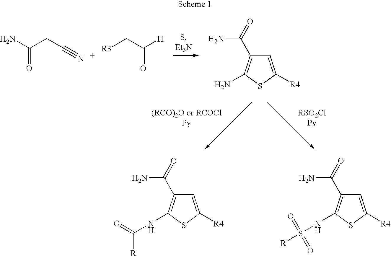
NC(CC#N)=O.[H]C(C[R3])=O.C1=C([R4])SC(N)=C1C(=O)N.C1=C([R4])SC(NC([R])=O)=C1C(=O)N.C1=C([R4])SC(NS(=O)(=O)[R])=C1C(=O)N
